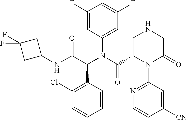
C1(Cl)=C(C(C(NC2CC(F)(F)C2)=O)N(C(C2N(C3=NC=CC([CN])=C3)C(=O)CNC2)=O)C2=CC(F)=CC(F)=C2)C=CC=C1
